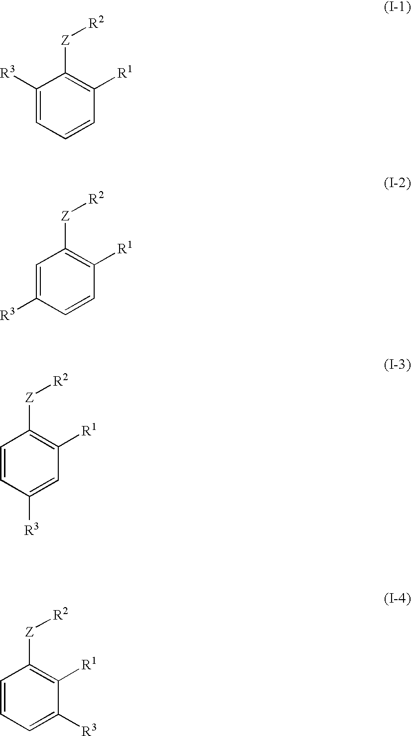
C1([R3])=CC=CC([R1])=C1[Z][R2].C1=C([R3])C=CC([R1])=C1[Z][R2].C1=CC([R3])=CC([R1])=C1[Z][R2].C1=CC=C([R3])C([R1])=C1[Z][R2]
